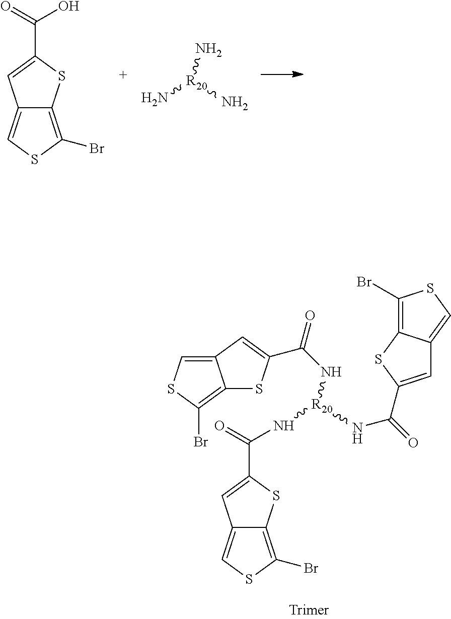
C12=C(Br)SC=C1C=C(C(=O)O)S2.N[R20](N)N.C12=C(Br)SC=C1C=C(C(=O)N[R20](NC(C1=CC3=CSC(Br)=C3S1)=O)NC(C1=CC3=CSC(Br)=C3S1)=O)S2
